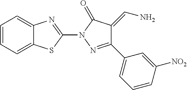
C1=CC=C2C(=C1)N=C(N1N=C(C3=CC=CC([NO2])=C3)C(=CN)C1=O)S2
